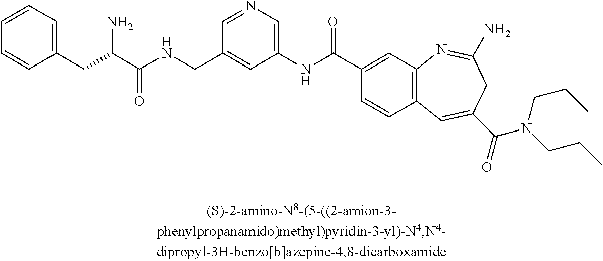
C(C(NCC1=CC(NC(C2=CC3=C(C=C2)C=C(C(=O)N(CCC)CCC)CC(N)=N3)=O)=CN=C1)=O)(N)CC1=CC=CC=C1
